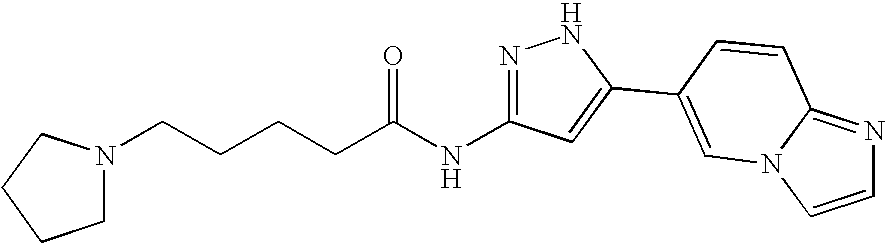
C(CCCC(NC1=NNC(C2=CN3C(=NC=C3)C=C2)=C1)=O)N1CCCC1
